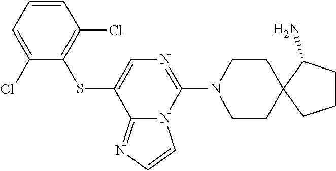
C1=C(Cl)C(SC2=CN=C(N3CCC4(CC3)CCCC4N)N3C2=NC=C3)=C(Cl)C=C1
